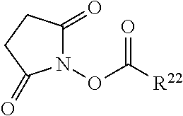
N1(OC([R22])=O)C(=O)CCC1=O
